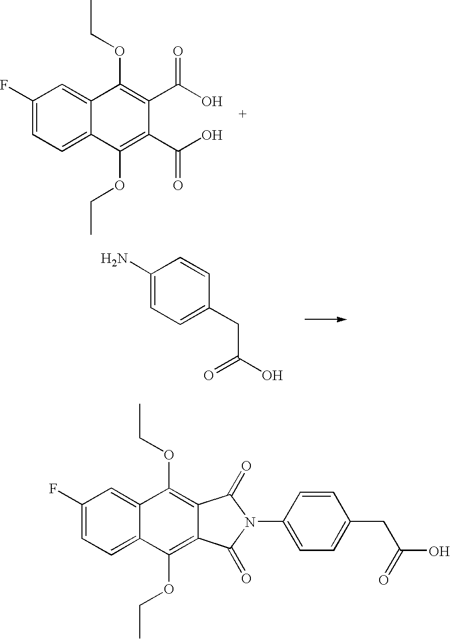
C1(F)=CC=C2C(=C1)C(OCC)=C(C(O)=O)C(C(O)=O)=C2OCC.C1(N)=CC=C(CC(O)=O)C=C1.C1(F)=CC=C2C(=C1)C(OCC)=C1C(=C2OCC)C(=O)N(C2=CC=C(CC(O)=O)C=C2)C1=O
